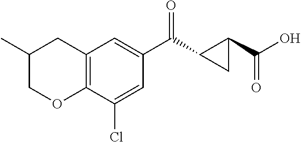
C1=C(Cl)C2=C(C=C1C(C1CC1C(O)=O)=O)CC(C)CO2
